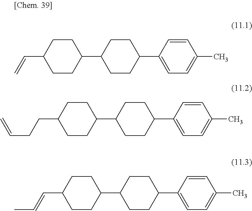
C1CC(C2CCC(C=C)CC2)CCC1C1=CC=C(C)C=C1.C1CC(C2CCC(CCC=C)CC2)CCC1C1=CC=C(C)C=C1.C1CC(C2CCC(C=CC)CC2)CCC1C1=CC=C(C)C=C1
